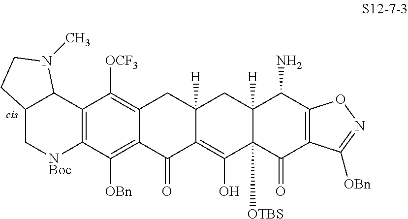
C12=C(C([OBn])=C3C(=C1[OCF3])CC1([H])C(=C(O)C4([OTBS])C([H])(C1)C(N)C1=C(C4=O)C([OBn])=NO1)C3=O)[NBoc]CC1C2N(C)CC1
